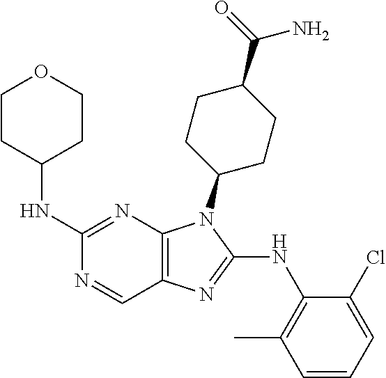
C1(NC2CCOCC2)=NC2=C(C=N1)N=C(NC1=C(C)C=CC=C1Cl)N2C1CCC(C(=O)N)CC1
